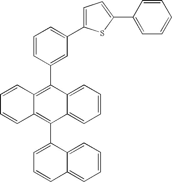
C1=CC=C(C2=CC=C(C3=CC=CC=C3)S2)C=C1C1=C2C(=C(C3=CC=CC4=CC=CC=C34)C3=CC=CC=C13)C=CC=C2
